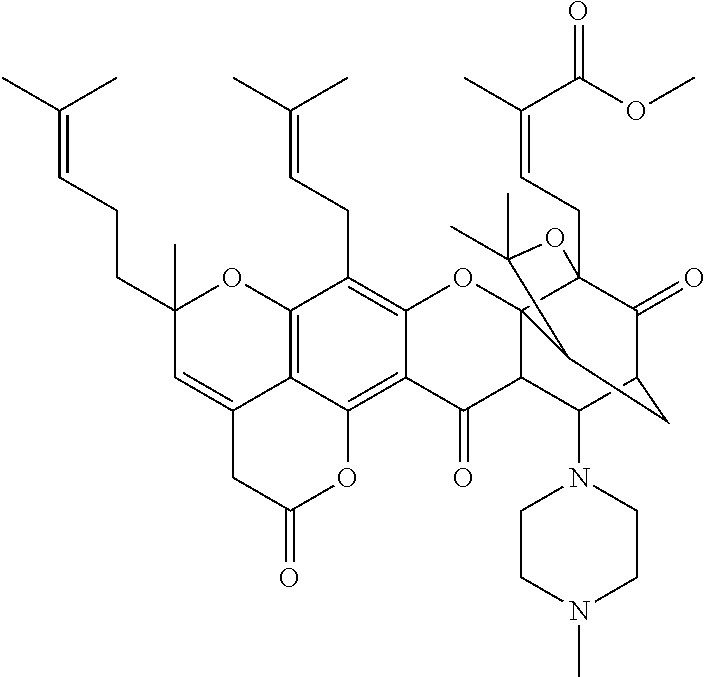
C12=C3C(=C4C(=C1CC=C(C)C)OC15C(C4=O)C(N4CCN(C)CC4)C4C(=O)C1(CC=C(C)C(OC)=O)OC(C)(C)C5C4)OC(=O)CC3=CC(CCC=C(C)C)(C)O2
